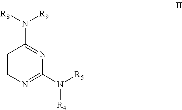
C1=CN=C(N([R5])[R4])N=C1N([R9])[R8]
